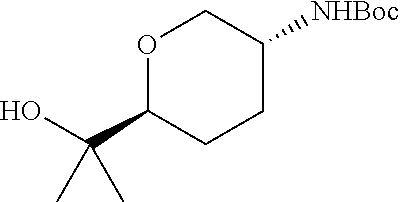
O1C(C(O)(C)C)CCC([NHBoc])C1
